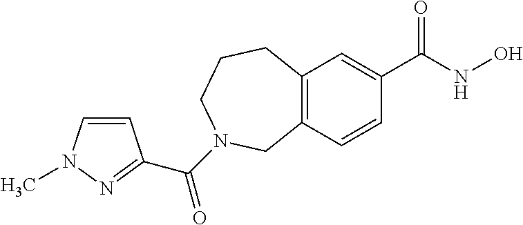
C12=C(C=C(C(NO)=O)C=C1)CCCN(C(=O)C1=NN(C)C=C1)C2
